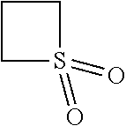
C1S(=O)(=O)CC1
